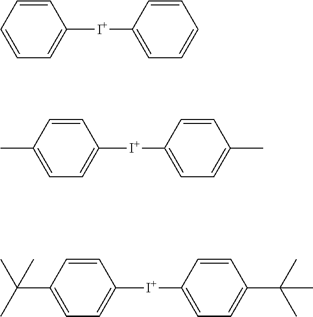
C1=CC=CC([I+]C2=CC=CC=C2)=C1.C1=C(C)C=CC([I+]C2=CC=C(C)C=C2)=C1.C1=C(C(C)(C)C)C=CC([I+]C2=CC=C(C(C)(C)C)C=C2)=C1
